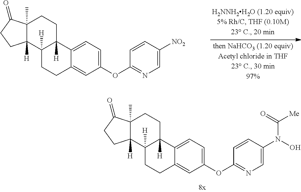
C12(C)C([H])(C3([H])C([H])(CC1)C1=CC=C(OC4=NC=C([NO2])C=C4)C=C1CC3)CCC2=O.C12(C)C([H])(C3([H])C([H])(CC1)C1=CC=C(OC4=NC=C(N(O)C(=O)[Me])C=C4)C=C1CC3)CCC2=O
